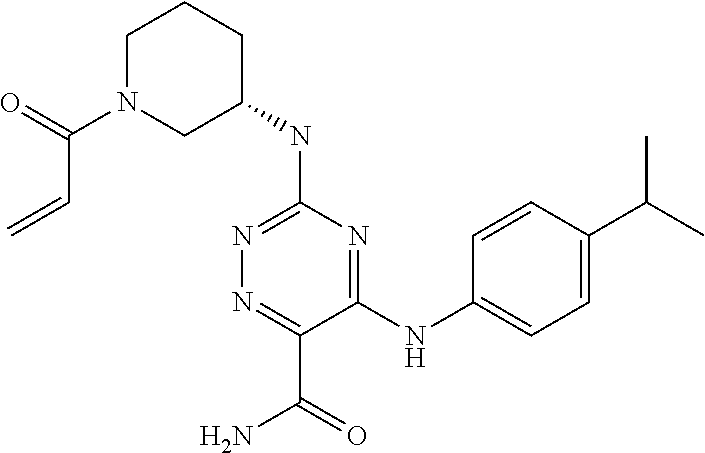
N(C1=NN=C(C(N)=O)C(NC2=CC=C(C(C)C)C=C2)=N1)C1CCCN(C(=O)C=C)C1
